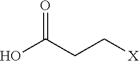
OC(CC[X])=O
